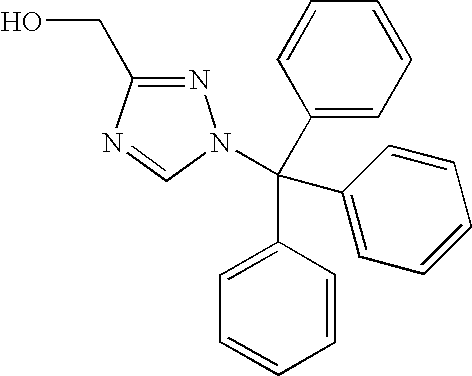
C1(C(C2=CC=CC=C2)(C2=CC=CC=C2)N2N=C(CO)N=C2)=CC=CC=C1
